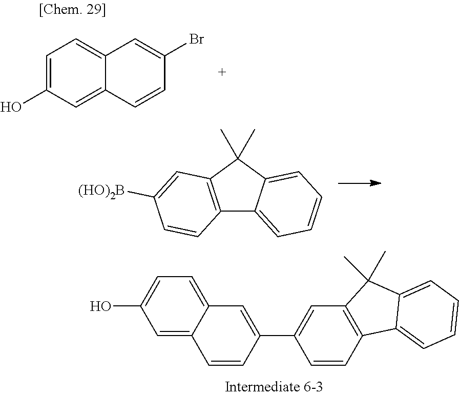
C12=CC=C(O)C=C1C=CC(C1=CC3=C(C=C1)C1=CC=CC=C1C3(C)C)=C2.C1=C(O)C=C2C(=C1)C=C(Br)C=C2.C12=C(C(C)(C)C3=CC=CC=C13)C=C([(HO)2B])C=C2
